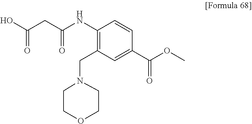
C1(NC(CC(O)=O)=O)=C(CN2CCOCC2)C=C(C(OC)=O)C=C1
